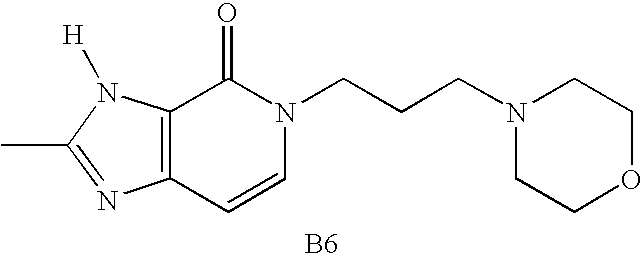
C12=C(N([H])C(C)=N1)C(=O)N(CCCN1CCOCC1)C=C2.[B6]
